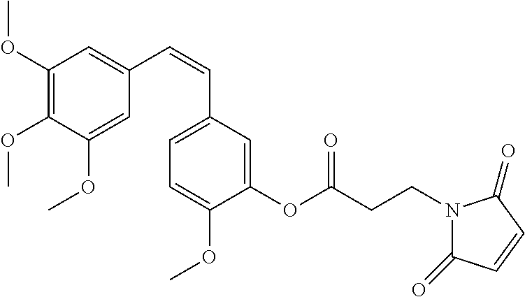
C1(OC)=C(OC)C(OC)=CC(C=CC2=CC=C(OC)C(OC(CCN3C(=O)C=CC3=O)=O)=C2)=C1
